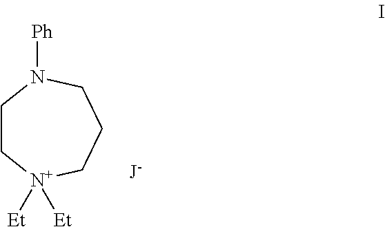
C1C[N+]([Et])([Et])CCCN1[Ph]
